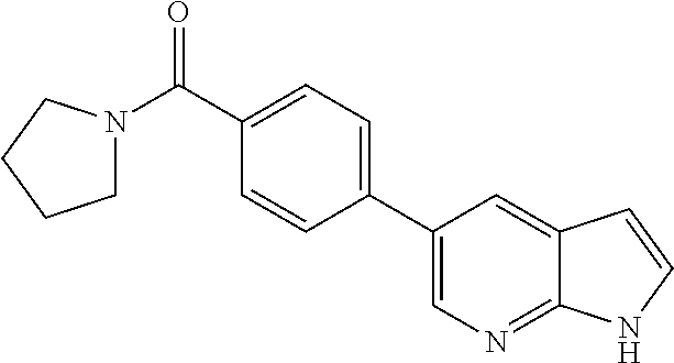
C1(C2=CC=C(C(=O)N3CCCC3)C=C2)=CN=C2C(=C1)C=CN2
